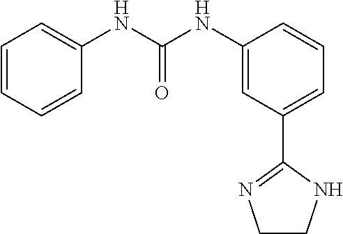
C1=CC=CC(NC(NC2=CC(C3=NCCN3)=CC=C2)=O)=C1
